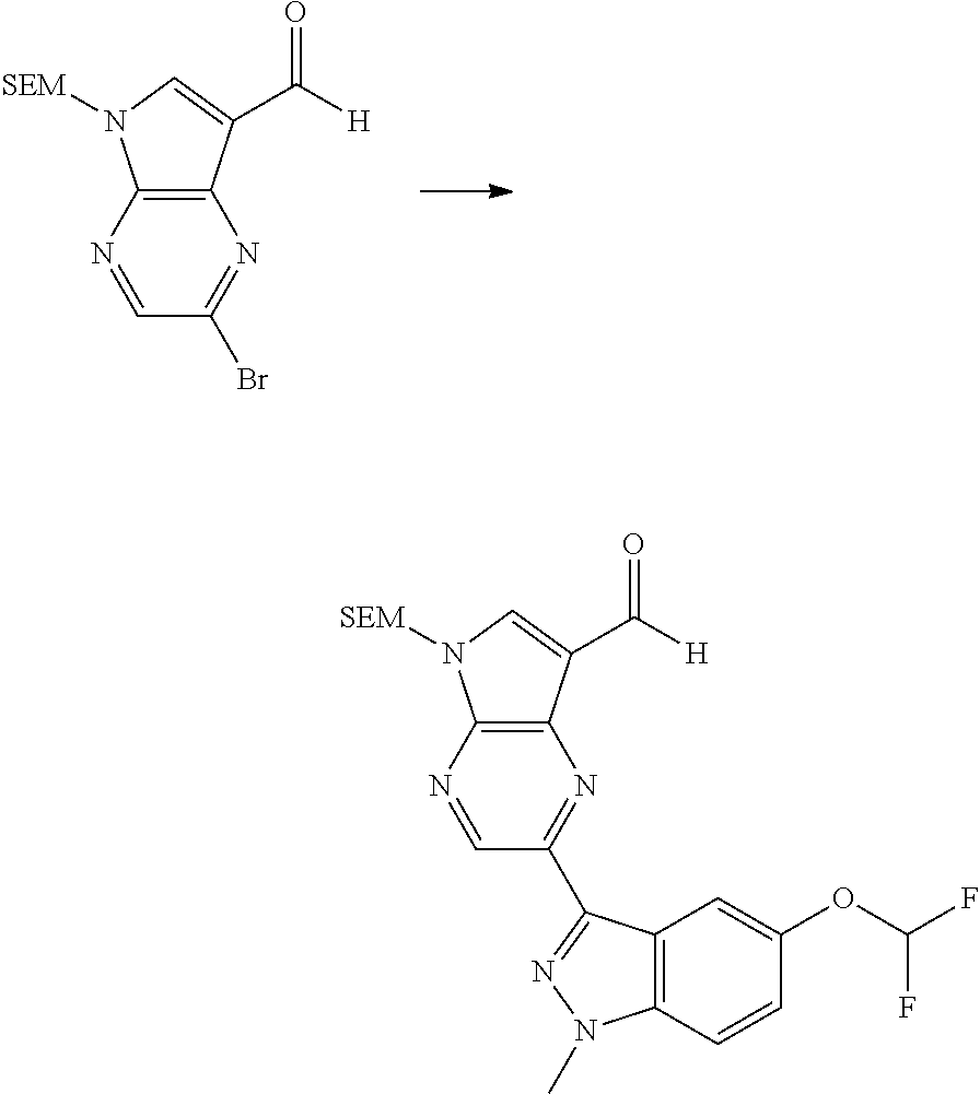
C12=C(C(C([H])=O)=CN1[SEM])N=C(C1=NN(C)C3=C1C=C(OC(F)F)C=C3)C=N2.C12=C(C(C([H])=O)=CN1[SEM])N=C(Br)C=N2
